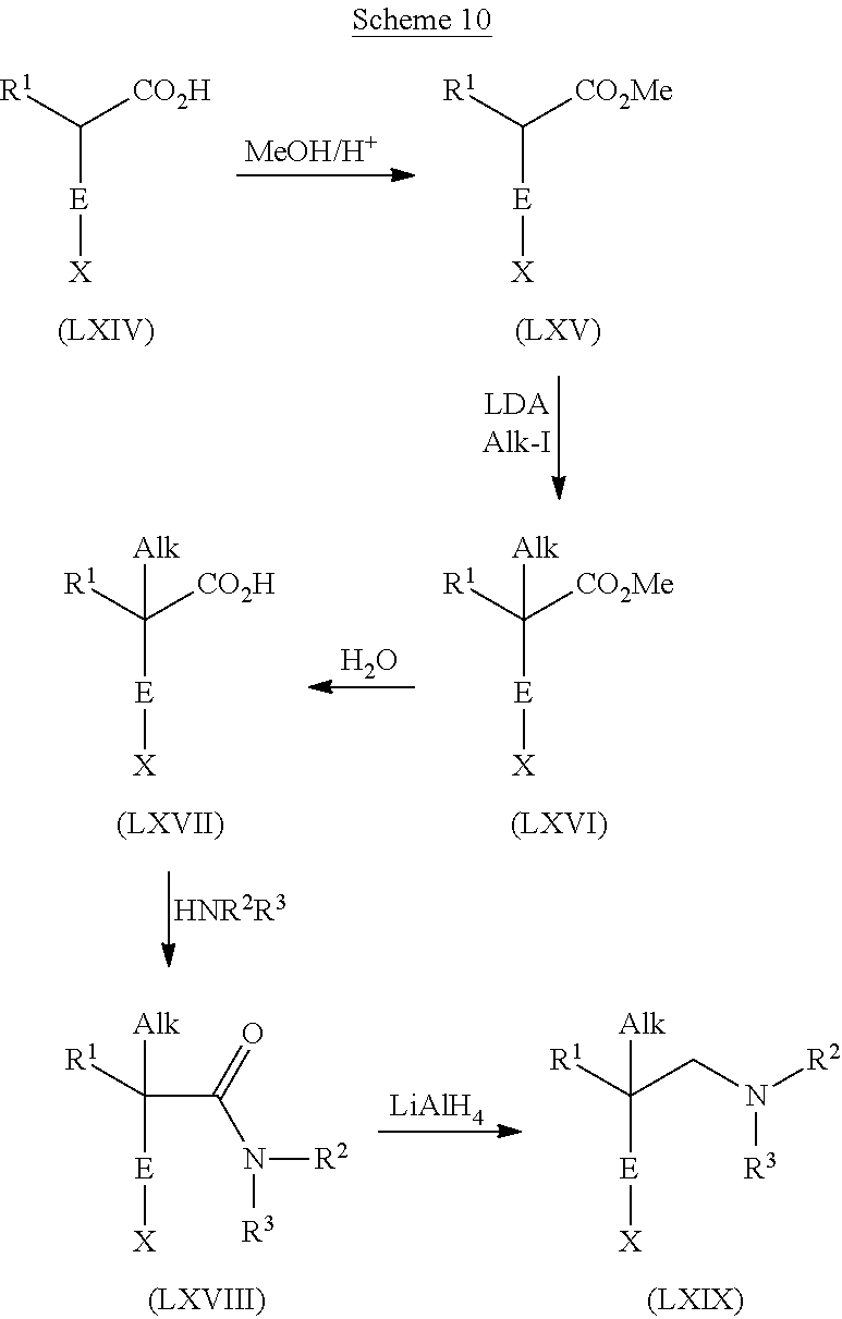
[R1]C([CO2H])[E][X].[R1]C([CO2Me])[E][X].[R1]C([CO2Me])([E][X])[Alk].O.[R1]C([CO2H])([E][X])[Alk].[HNR2R3].[R1]C([E][X])([Alk])C(=O)N([R3])[R2].[LiAlH4].[R1]C([E][X])([Alk])CN([R2])[R3]
